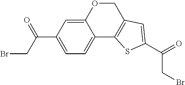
C12=CC=C(C(CBr)=O)C=C1OCC1=C2SC(C(=O)CBr)=C1
